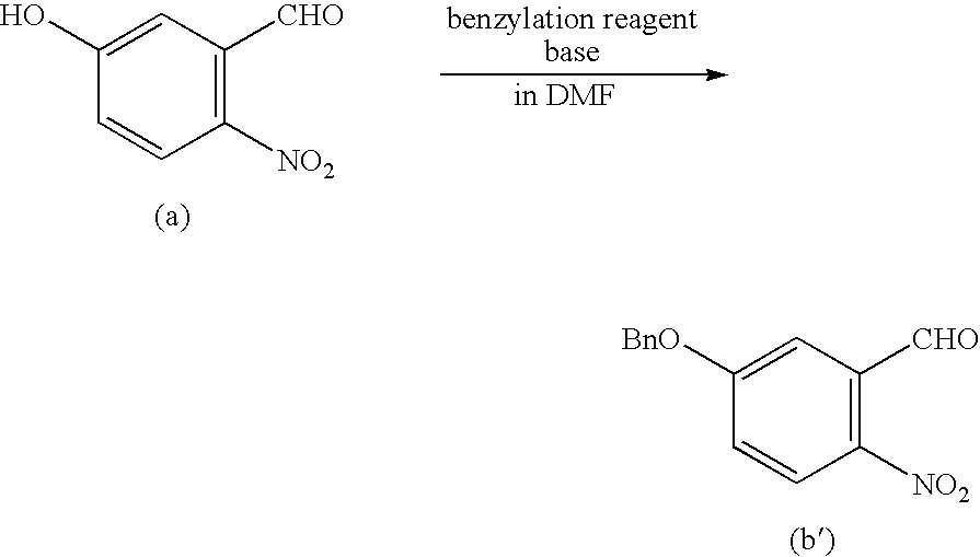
C1(O)=CC([CHO])=C([NO2])C=C1.C1([BnO])=CC([CHO])=C([NO2])C=C1
